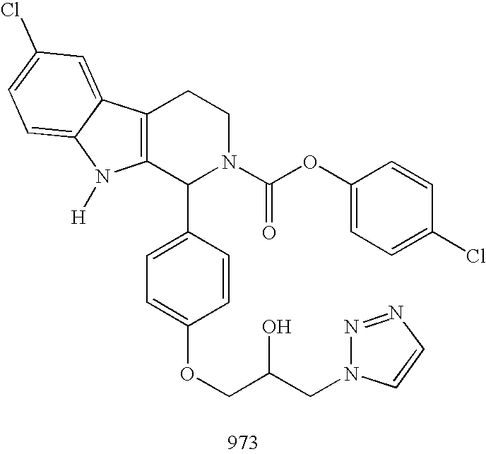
C12=C(C(C3=CC=C(OCC(CN4N=NC=C4)O)C=C3)N(C(OC3=CC=C(Cl)C=C3)=O)CC1)N([H])C1=CC=C(Cl)C=C21
